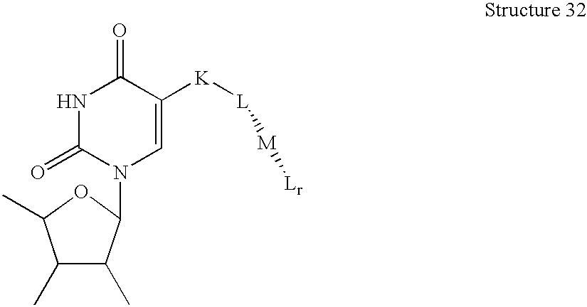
[K](C1=CN(C2C(C)C(C)C(C)O2)C(=O)NC1=O)[L][M][Lr]
